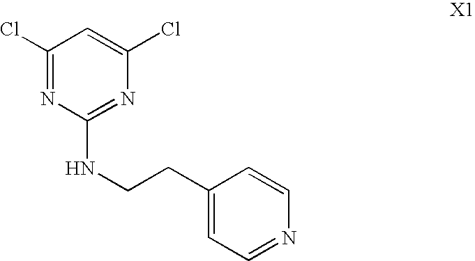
C1(Cl)=NC(NCCC2=CC=NC=C2)=NC(Cl)=C1
